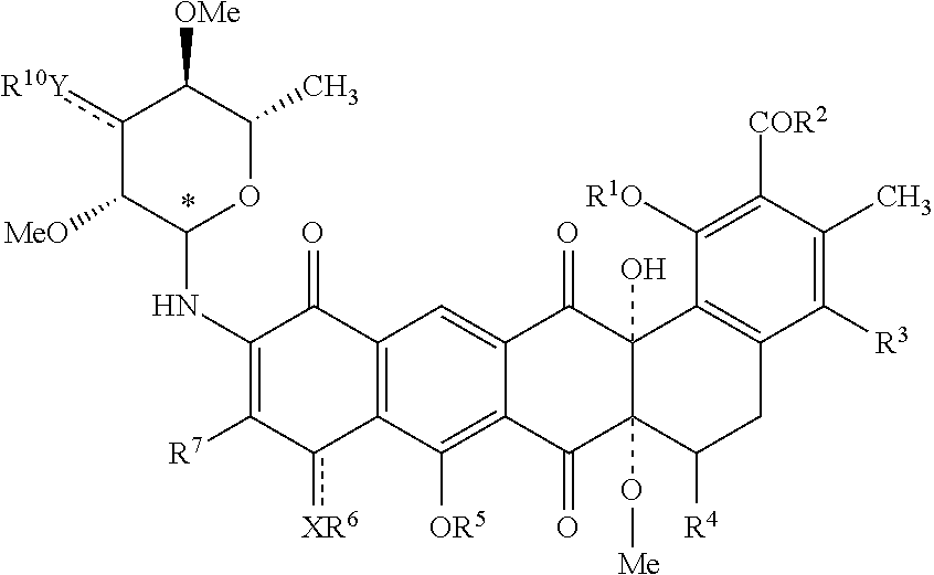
c1([R10Y])C([MeO])C(NC2=C([R7])c([XR6])C3=C(C2=O)C=C2C(=C3[OR5])C(=O)C3(O[Me])C(O)(C2=O)C2=C(CC3[R4])C([R3])=C(C)C([COR2])=C2[R1O])OC(C)C1[OMe]
